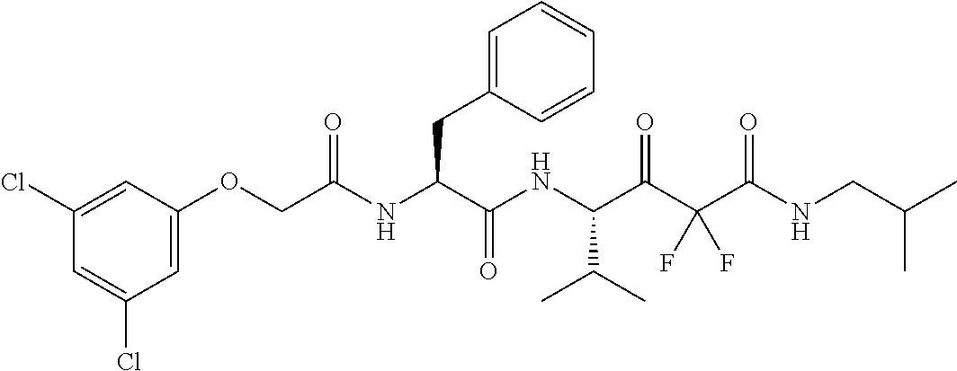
C1=C(Cl)C=C(Cl)C=C1OCC(NC(C(NC(C(C(C(NCC(C)C)=O)(F)F)=O)C(C)C)=O)CC1=CC=CC=C1)=O
